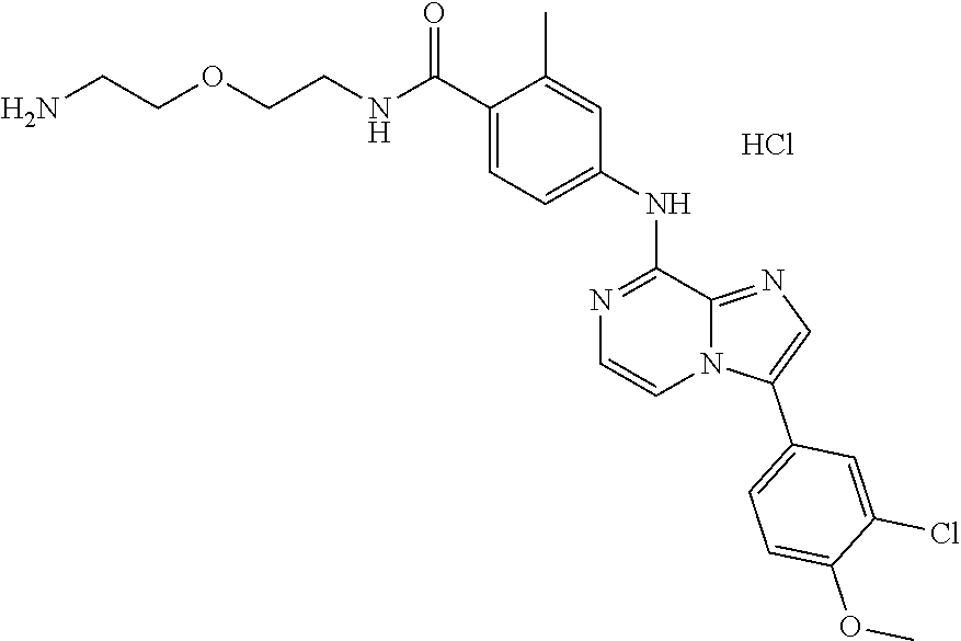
C1(C(NCCOCCN)=O)=CC=C(NC2=NC=CN3C2=NC=C3C2=CC=C(OC)C(Cl)=C2)C=C1C.Cl
